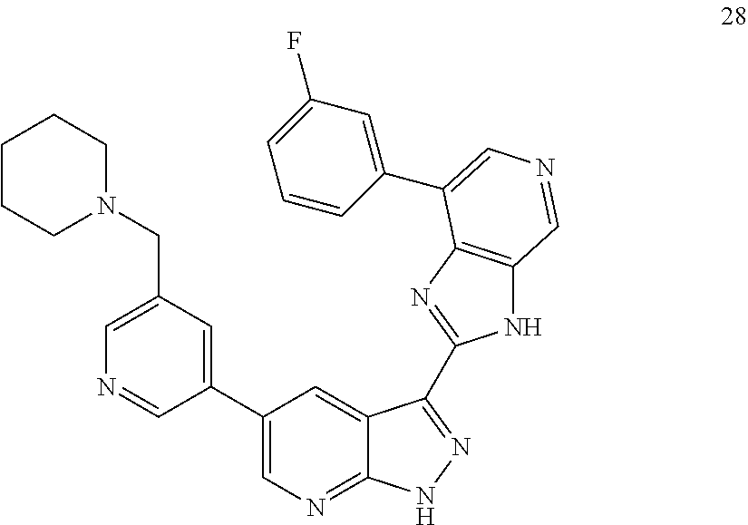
N1(CC2=CN=CC(C3=CN=C4C(=C3)C(C3=NC5=C(N3)C=NC=C5C3=CC(F)=CC=C3)=NN4)=C2)CCCCC1
